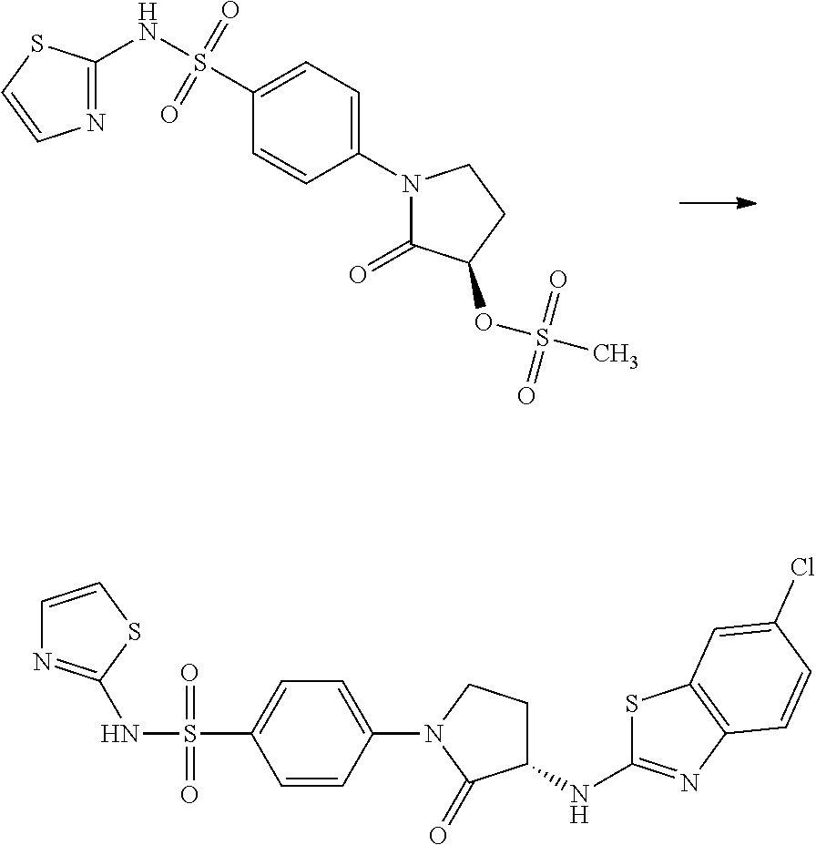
N1=C(NS(=O)(=O)C2=CC=C(N3C(=O)C(OS(=O)(=O)C)CC3)C=C2)SC=C1.C1(N2C(=O)C(NC3=NC4=C(S3)C=C(Cl)C=C4)CC2)=CC=C(S(=O)(=O)NC2=NC=CS2)C=C1
